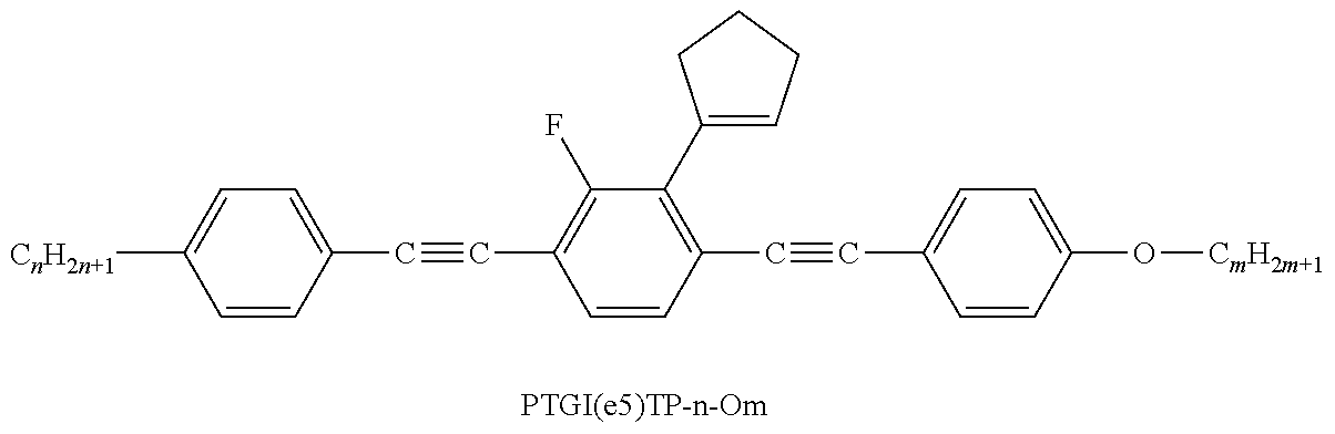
C1=CC(C#CC2=C(F)C(C3=CCCC3)=C(C#CC3=CC=C(O[CmH2m+1])C=C3)C=C2)=CC=C1[CnH2n+1]
